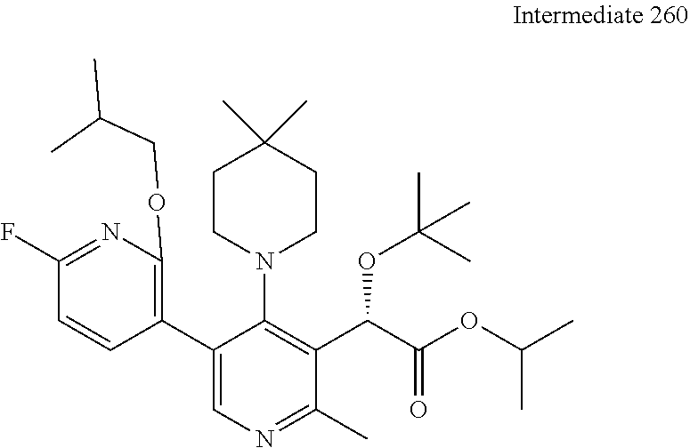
C1(C2=CN=C(C)C(C(C(OC(C)C)=O)OC(C)(C)C)=C2N2CCC(C)(C)CC2)=C(OCC(C)C)N=C(F)C=C1
